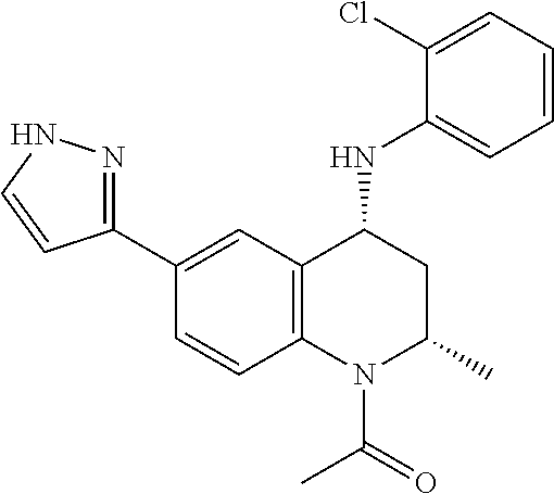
C1(NC2CC(C)N(C(C)=O)C3=C2C=C(C2=NNC=C2)C=C3)=CC=CC=C1Cl
